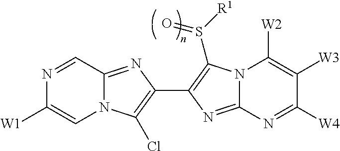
N12C(=NC(C3=C(S([R1])=O)N4C(=N3)N=C([W4])C([W3])=C4[W2])=C1Cl)C=NC([W1])=C2
